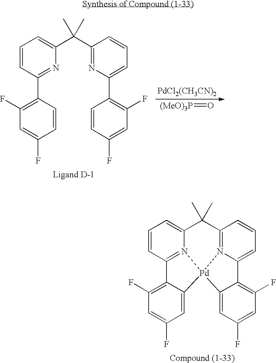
C1=CC(C2=C(F)C=C(F)C=C2)=NC(C(C2=NC(C3=C(F)C=C(F)C=C3)=CC=C2)(C)C)=C1.[PdCl2(CH3CN)2].[(MeO)3P]=O.C1=CC2=N3C(=C1)C(C)(C)C1=N4C(=CC=C1)C1=C(F)C=C(F)C=C1[Pd]34C1=CC(F)=CC(F)=C21
